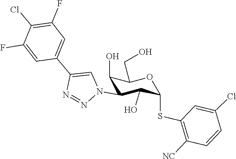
C1(F)=CC(C2=CN(C3C(O)C(SC4=C([NC])C=CC(Cl)=C4)OC(CO)C3O)N=N2)=CC(F)=C1Cl
